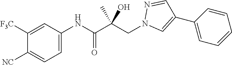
C1=C(NC(C(CN2C=C(C3=CC=CC=C3)C=N2)(C)O)=O)C=C([F3C])C([NC])=C1
